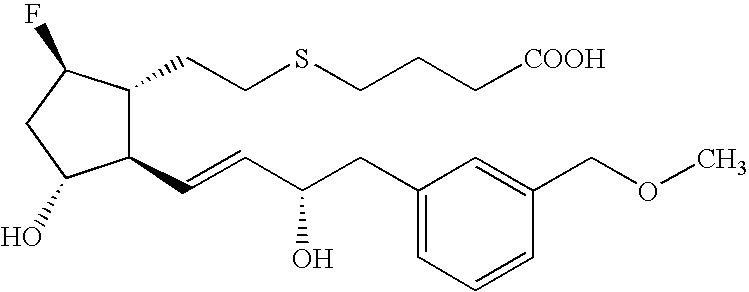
C1(C=CC(CC2=CC=CC(COC)=C2)O)C(CCSCCC[COOH])C(F)CC1O
